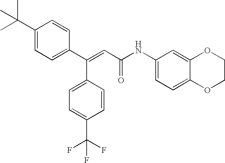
C1=CC(C(=CC(NC2=CC=C3C(=C2)OCCO3)=O)C2=CC=C(C(F)(F)F)C=C2)=CC=C1C(C)(C)C
